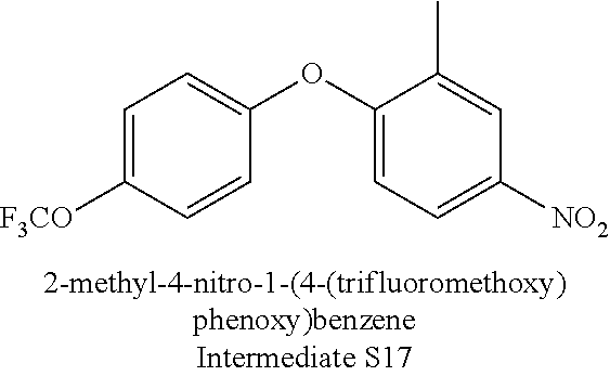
C1=C([F3CO])C=CC(OC2=CC=C([NO2])C=C2C)=C1
